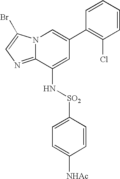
N12C(=NC=C1Br)C(N[SO2]C1=CC=C([NHAc])C=C1)=CC(C1=C(Cl)C=CC=C1)=C2
